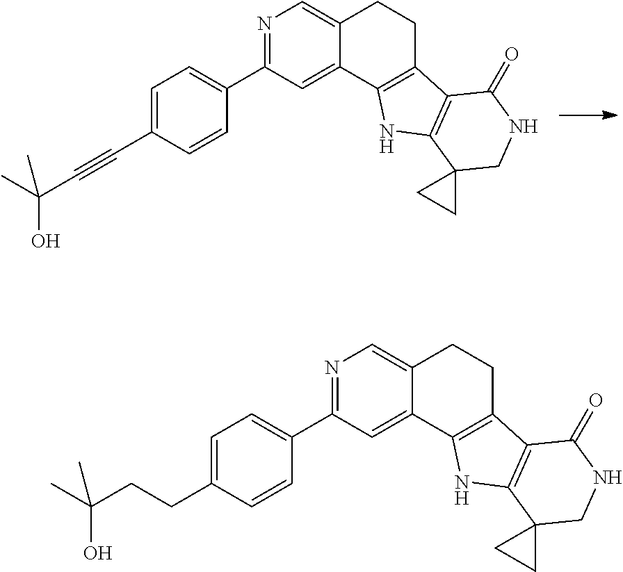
N1=C(C2=CC=C(C#CC(C)(O)C)C=C2)C=C2C(=C1)CCC1=C2NC2=C1C(=O)NCC21CC1.N1=C(C2=CC=C(CCC(C)(O)C)C=C2)C=C2C(=C1)CCC1=C2NC2=C1C(=O)NCC21CC1
